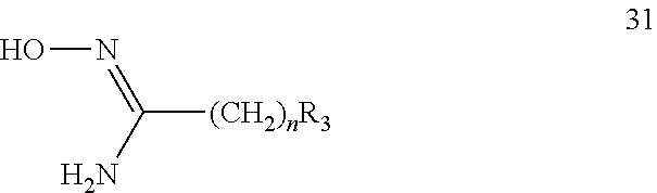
C([(CH2)nR3])(=NO)N
